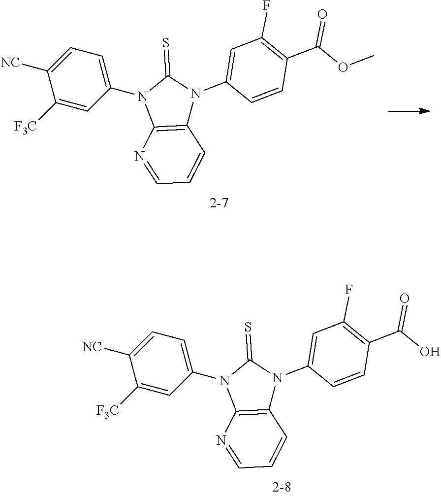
C1([F3C])=CC(N2C3=C(N(C4=CC(F)=C(C(=O)O)C=C4)C2=S)C=CC=N3)=CC=C1[NC].C1([F3C])=CC(N2C3=C(N(C4=CC(F)=C(C(=O)OC)C=C4)C2=S)C=CC=N3)=CC=C1[NC]
